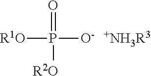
[R1O]P(=O)([O-])[R2O].[+NH3R3]
